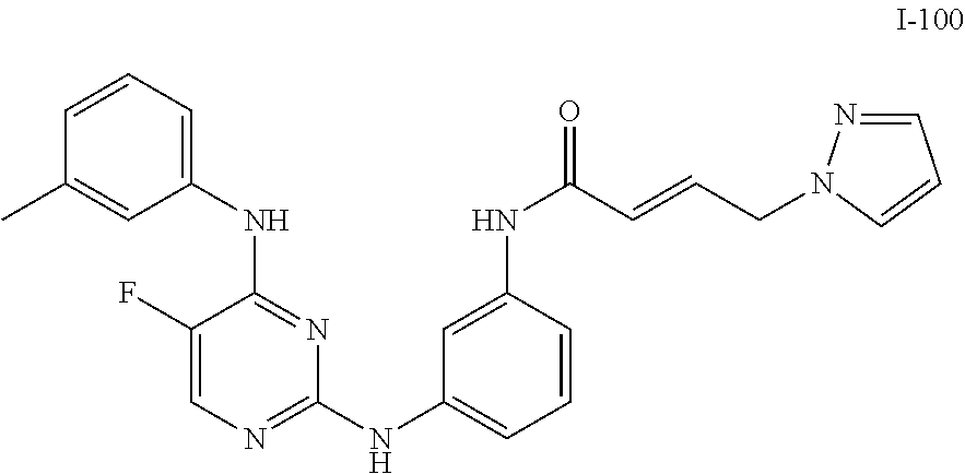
C1(F)=CN=C(NC2=CC=CC(NC(C=CCN3N=CC=C3)=O)=C2)N=C1NC1=CC=CC(C)=C1
